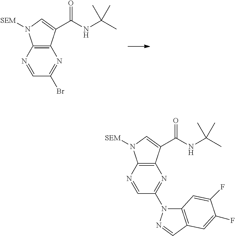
C1=NC2=C(N=C1Br)C(C(NC(C)(C)C)=O)=CN2[SEM].C1=NC2=C(N=C1N1C3=C(C=N1)C=C(F)C(F)=C3)C(C(NC(C)(C)C)=O)=CN2[SEM]
